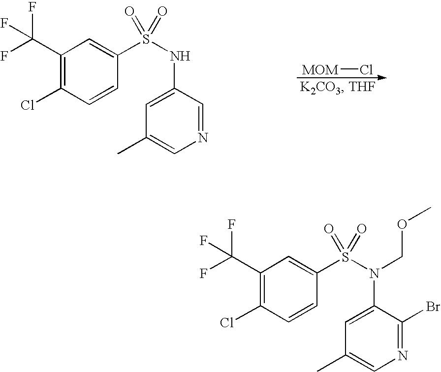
[MOM]Cl.C1=C(NS(C2=CC(C(F)(F)F)=C(Cl)C=C2)(=O)=O)C=NC=C1C.C1=C(N(S(C2=CC(C(F)(F)F)=C(Cl)C=C2)(=O)=O)COC)C(Br)=NC=C1C
